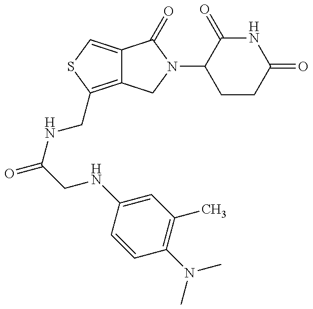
C12=C(CNC(CNC3=CC(C)=C(N(C)C)C=C3)=O)SC=C1C(=O)N(C1CCC(=O)NC1=O)C2
